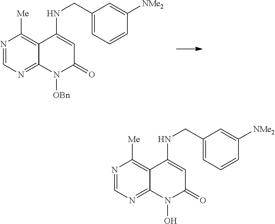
N1=CN=C2C(=C1[Me])C(NCC1=CC=CC([NMe2])=C1)=CC(=O)N2[OBn].N1=CN=C2C(=C1[Me])C(NCC1=CC=CC([NMe2])=C1)=CC(=O)N2O
